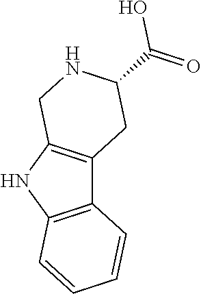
C12=C(NC3=C1CC(C(=O)O)NC3)C=CC=C2
